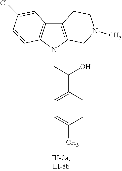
C12=C(N(CC(C3=CC=C(C)C=C3)O)C3=C1C=C(Cl)C=C3)CN(C)CC2
